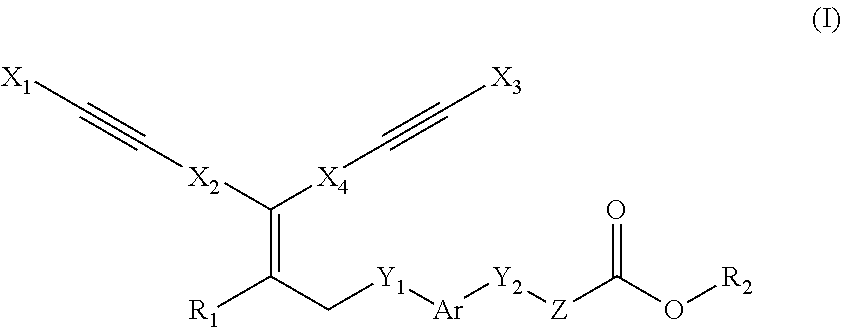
C(=C(C[Y1][Ar][Y2][Z]C(O[R2])=O)[R1])([X2]C#C[X1])[X4]C#C[X3]
